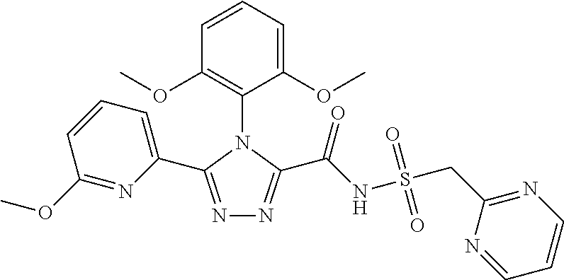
N1=C(C2=CC=CC(OC)=N2)N(C2=C(OC)C=CC=C2OC)C(C(NS(CC2=NC=CC=N2)(=O)=O)=O)=N1
